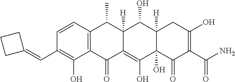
C1=CC2=C(C(O)=C1C=C1CCC1)C(=O)C1=C(O)C3(O)C([H])(C(O)C1([H])C2C)CC(O)=C(C(N)=O)C3=O
